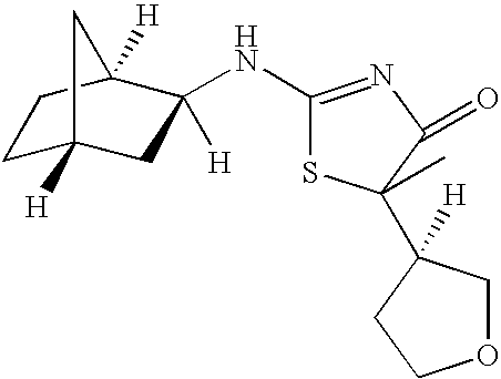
C1C2([H])CC([H])(NC3=NC(=O)C(C4([H])COCC4)(C)S3)C([H])(C1)C2
